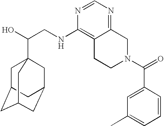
C(CNC1=C2C(=NC=N1)CN(C(=O)C1=CC(C)=CC=C1)CC2)(O)C12CC3CC(CC(C1)C3)C2
